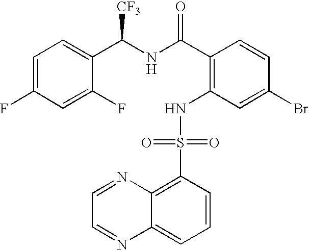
C(C1=C(NS(C2=C3C(=CC=C2)N=CC=N3)(=O)=O)C=C(Br)C=C1)(=O)NC(C1=CC=C(F)C=C1F)[CF3]
